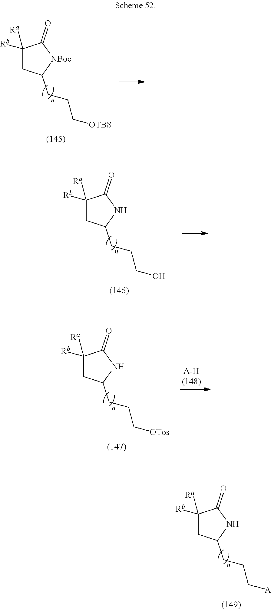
C1([Ra])([Rb])CC(CCC[OTBS])[NBoc]C1=O.C1([Ra])([Rb])CC(CCCO)NC1=O.C1([Ra])([Rb])CC(CCC[OTos])NC1=O.C1([Ra])([Rb])CC(CCC[A])NC1=O
